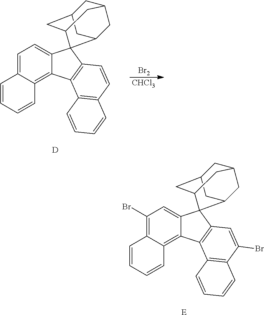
[E].C1(Br)=C2C(=C3C(=C1)C1(C4CC5CC(CC1C5)C4)C1=C3C3=C(C(Br)=C1)C=CC=C3)C=CC=C2.[D].C1=C2C(=C3C(=C1)C1(C4CC5CC(CC1C5)C4)C1=C3C3=C(C=C1)C=CC=C3)C=CC=C2.[Br2].[CHCl3]
